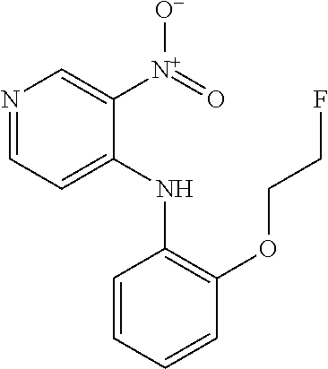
N1=CC=C(NC2=C(OCCF)C=CC=C2)C([N+](=O)[O-])=C1
